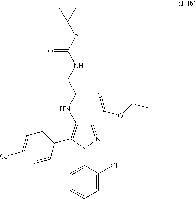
C1=CC=C(Cl)C(N2N=C(C(OCC)=O)C(NCCNC(OC(C)(C)C)=O)=C2C2=CC=C(Cl)C=C2)=C1
